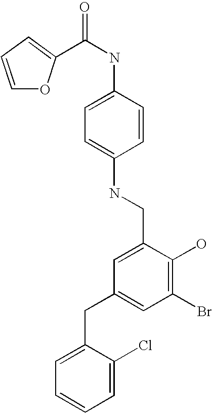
C1=CC=C(C(NC2=CC=C(NCC3=CC(CC4=CC=CC=C4Cl)=CC(Br)=C3O)C=C2)=O)O1
